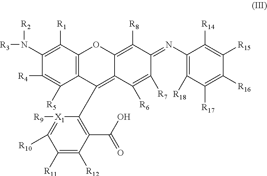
C1(N([R3])[R2])=C([R1])C2=C(C([R5])=C1[R4])C(C1=C(C(=O)O)C([R12])=C([R11])C([R10])=[X1]1[R9])=C1C(=C([R8])C(=NC3=C([R18])C([R17])=C([R16])C([R15])=C3[R14])C([R7])=C1[R6])O2
